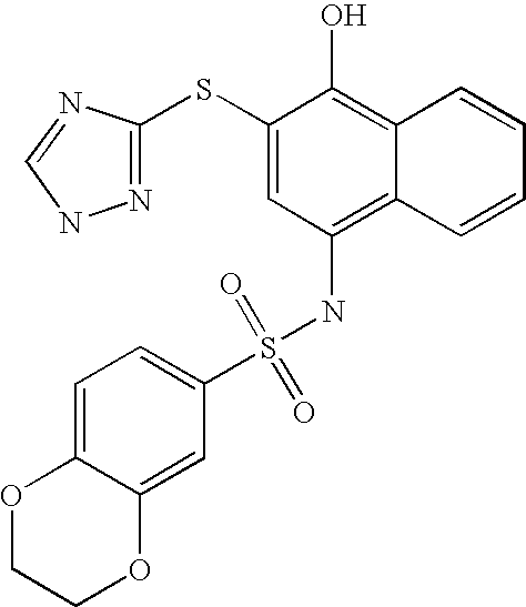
C1=C2C(=CC(S(NC3=C4C(=C(O)C(SC5=NNC=N5)=C3)C=CC=C4)(=O)=O)=C1)OCCO2
